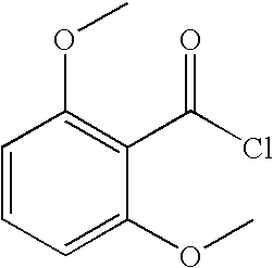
C1=CC=C(OC)C(C(Cl)=O)=C1OC
